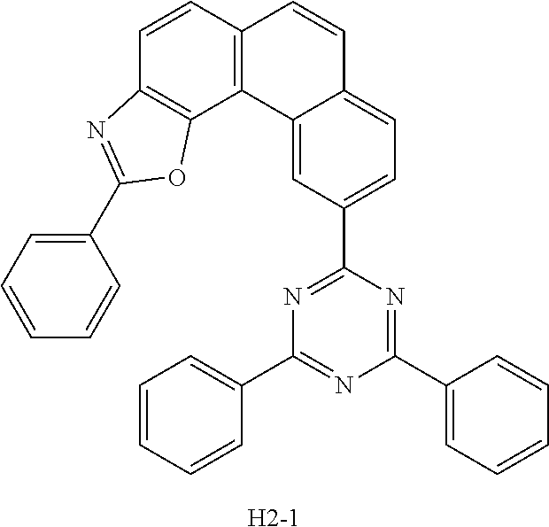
C1(C2=CC=CC=C2)=NC(C2=CC=C3C(=C2)C2=C(C=C3)C=CC3=C2OC(C2=CC=CC=C2)=N3)=NC(C2=CC=CC=C2)=N1.[H2-1]
